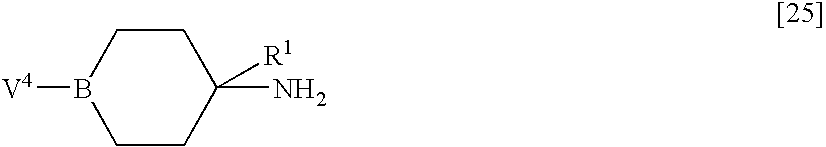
B1([V4])CCC(N)([R1])CC1
